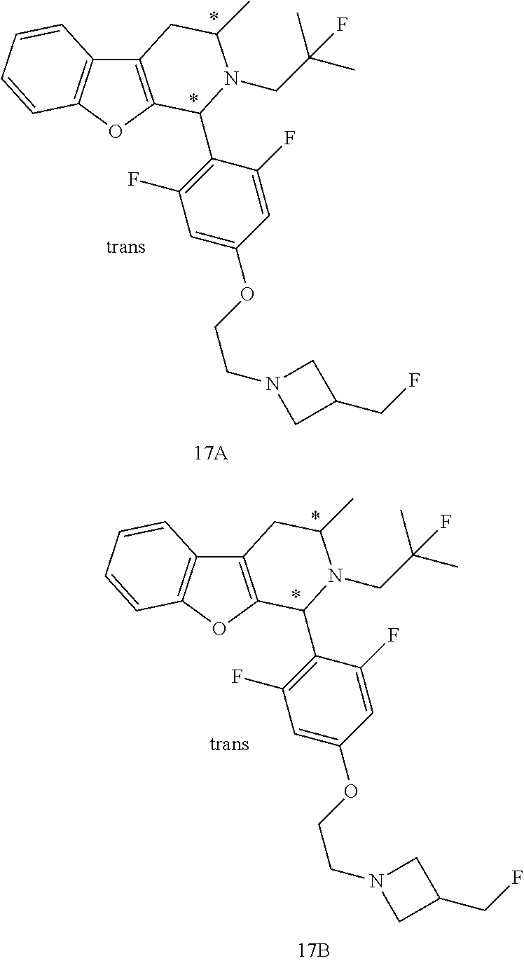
C12=C(OC3=C1C=CC=C3)C(C1=C(F)C=C(OCCN3CC(CF)C3)C=C1F)N(CC(F)(C)C)C(C)C2.C12=C(OC3=C1C=CC=C3)C(C1=C(F)C=C(OCCN3CC(CF)C3)C=C1F)N(CC(F)(C)C)C(C)C2
